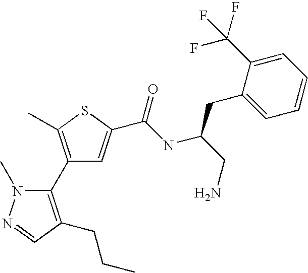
C1(C2=C(C)SC(C(NC(CN)CC3=CC=CC=C3C(F)(F)F)=O)=C2)=C(CCC)C=NN1C
